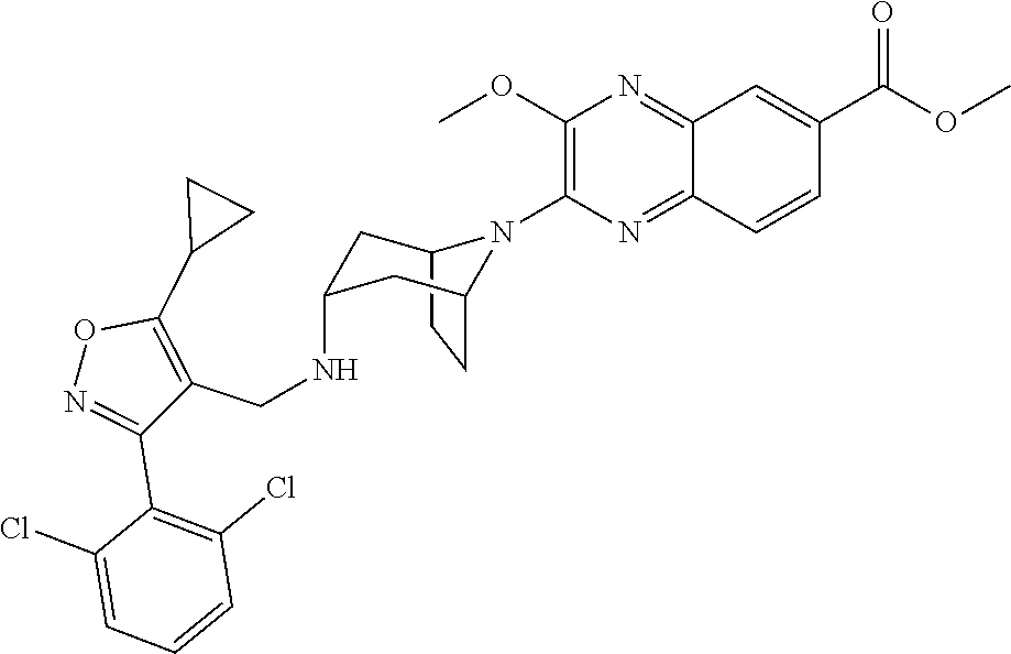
C12CCC(CC(NCC3=C(C4CC4)ON=C3C3=C(Cl)C=CC=C3Cl)C1)N2C1=C(OC)N=C2C(=N1)C=CC(C(OC)=O)=C2
